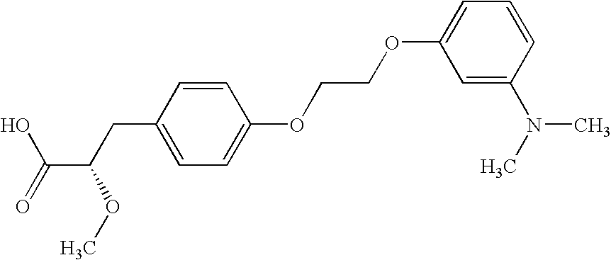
C1=CC(N(C)C)=CC(OCCOC2=CC=C(CC(C(=O)O)OC)C=C2)=C1
